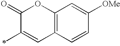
C1(C)=CC2=C(OC1=O)C=C([OMe])C=C2
